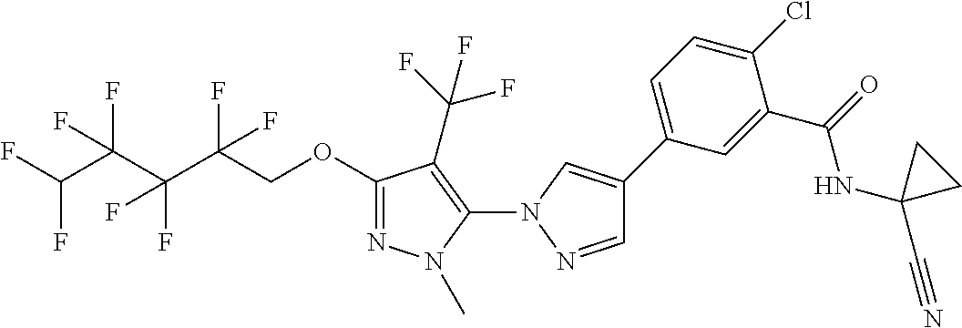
C(C(COC1=NN(C)C(N2N=CC(C3=CC=C(Cl)C(C(=O)NC4(C#N)CC4)=C3)=C2)=C1C(F)(F)F)(F)F)(C(C(F)F)(F)F)(F)F
